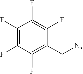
C1(F)=C(F)C(F)=C(C[N3])C(F)=C1F
